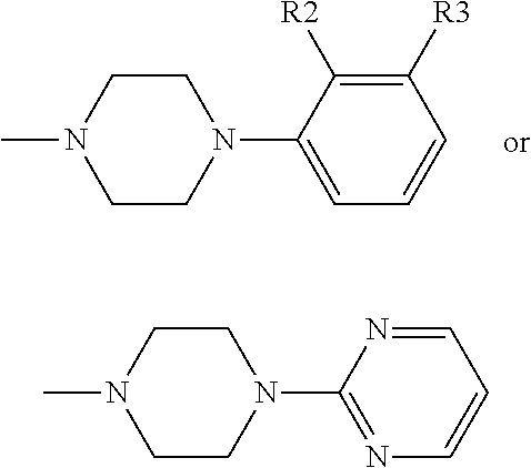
C1CN(C2=CC=CC([R3])=C2[R2])CCN1C.C1CN(C2=NC=CC=N2)CCN1C
